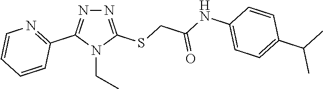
N1=C(SCC(NC2=CC=C(C(C)C)C=C2)=O)N(CC)C(C2=NC=CC=C2)=N1
